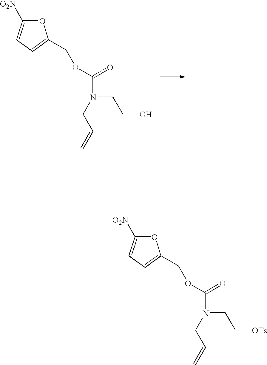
O1C([O2N])=CC=C1COC(=O)N(CCO)CC=C.O1C([O2N])=CC=C1COC(=O)N(CC[OTs])CC=C
